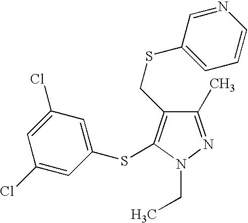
C1(C)=NN(CC)C(SC2=CC(Cl)=CC(Cl)=C2)=C1CSC1=CC=CN=C1
